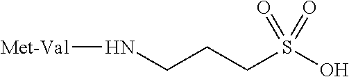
N(CCCS(O)(=O)=O)[Met-Val]
